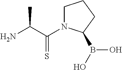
C(C(N)C)(=S)N1CCCC1B(O)O
